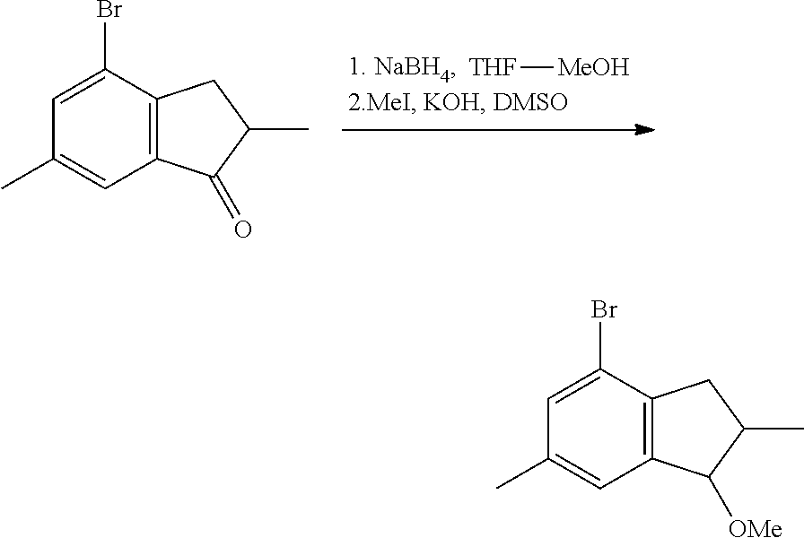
[THF][MeOH].C12=C(C(Br)=CC(C)=C1)CC(C)C2=O.C12=C(C(Br)=CC(C)=C1)CC(C)C2[OMe]
